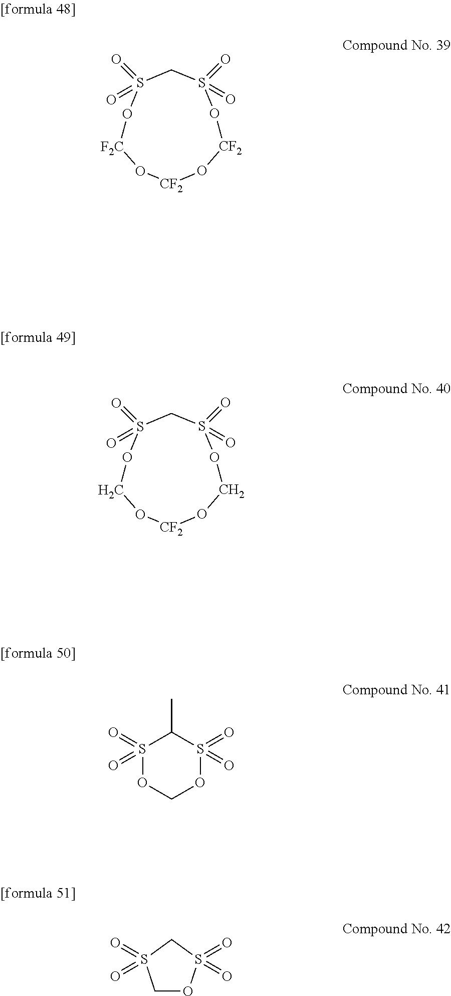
C1S(=O)(=O)O[F2C]O[CF2]O[CF2]OS1(=O)=O.C1S(=O)(=O)OCO[CF2]OCOS1(=O)=O.S1(=O)(=O)OCOS(=O)(=O)C1C.C1OS(=O)(=O)CS1(=O)=O
